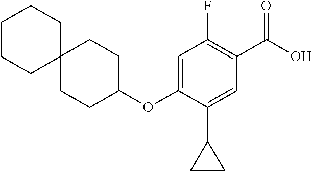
C1(F)=C(C(O)=O)C=C(C2CC2)C(OC2CCC3(CC2)CCCCC3)=C1
